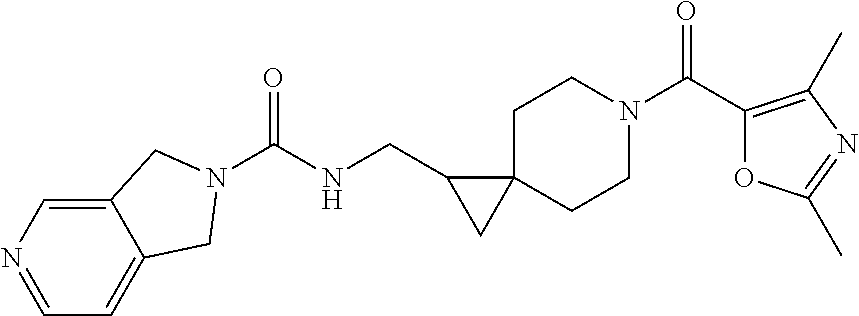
C12=CN=CC=C1CN(C(NCC1CC13CCN(C(C1=C(C)N=C(C)O1)=O)CC3)=O)C2
